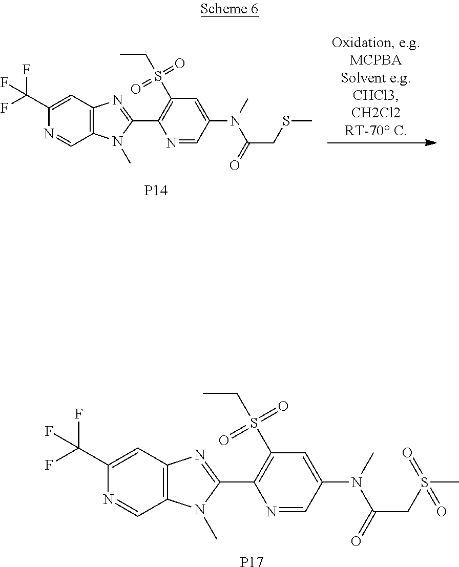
C1(C(F)(F)F)=CC2=C(C=N1)N(C)C(C1=C(S(CC)(=O)=O)C=C(N(C)C(=O)CSC)C=N1)=N2.[P14].C1(C(F)(F)F)=CC2=C(C=N1)N(C)C(C1=C(S(CC)(=O)=O)C=C(N(C)C(=O)CS(C)(=O)=O)C=N1)=N2.[P17]
